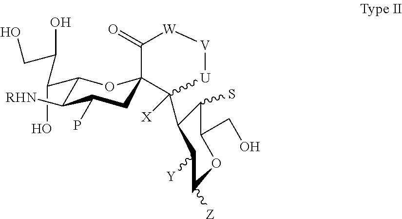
C1(=O)[W][V][U]C([X])(C2C(S)C(CO)OC([Z])C2[Y])C12CC(P)C([RHN])C(C(C(O)CO)O)O2
